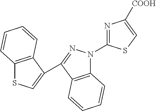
C12=C(C(C3=CSC4=C3C=CC=C4)=NN1C1=NC([COOH])=CS1)C=CC=C2
